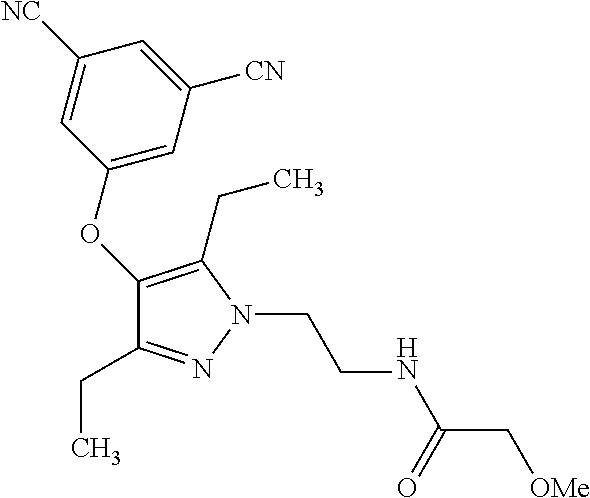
C1(OC2=CC([CN])=CC([NC])=C2)=C(CC)N(CCNC(C[OMe])=O)N=C1CC
